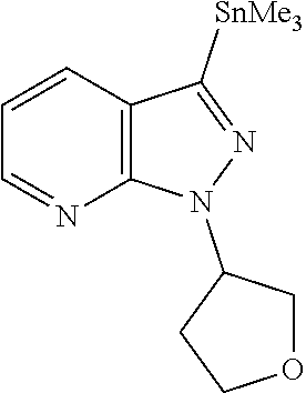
C1=CC2=C(N=C1)N(C1CCOC1)N=C2[SnMe3]
